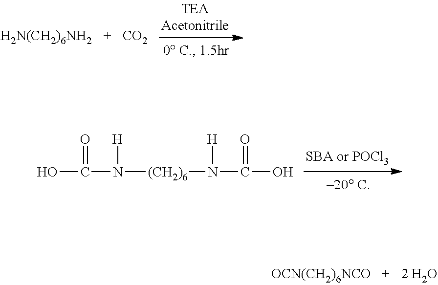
[H2N(CH2)6NH2].[CO2].OC(=O)N([H])[(CH2)6]N([H])C(=O)O.[OCN(CH2)6NCO]
